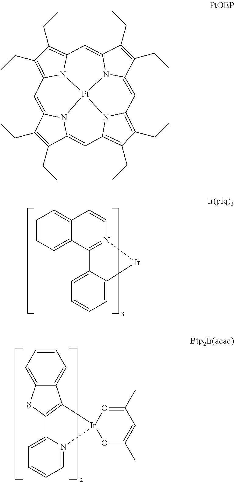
C1=CC=C2C(=C1)C=CN1=C2C2=CC=CC=C2[Ir]1.C1=CC=C2C(=C1)C1=C(S2)C2=CC=CC=N2[Ir]12OC(C)=CC(C)=O2.C1(CC)=C(CC)C2=CC3=C(CC)C(CC)=C4N3[Pt]35N2C1=CC1=C(CC)C(CC)=C(N13)C=C1C(CC)=C(CC)C(=C4)N15
